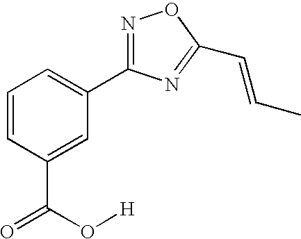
C1=CC(C(=O)O[H])=CC(C2=NOC(C=CC)=N2)=C1
